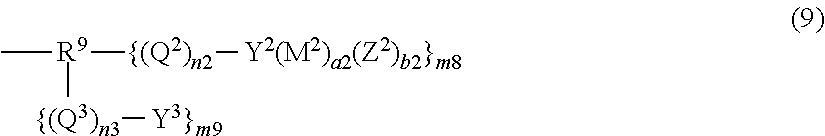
C[R9]([{(Q3)n3][Y3}m9])[{(Q2)n2][Y2(M2)a2(Z2)b2}m8]
